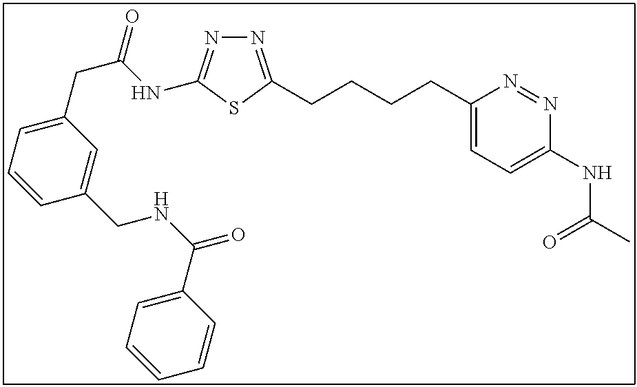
N1=C(CCCCC2=CC=C(NC(C)=O)N=N2)SC(NC(CC2=CC=CC(CNC(=O)C3=CC=CC=C3)=C2)=O)=N1
